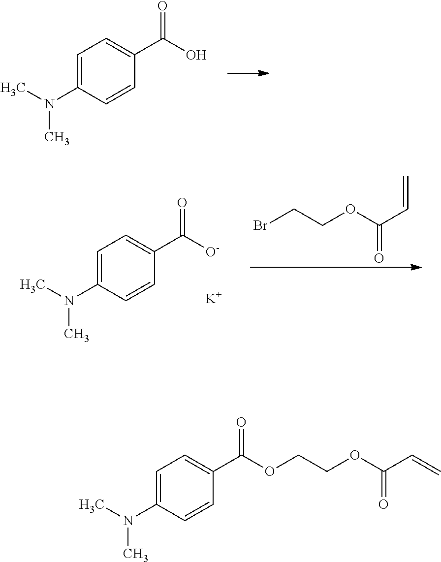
C1=C(N(C)C)C=CC(C(O)=O)=C1.C1=C(N(C)C)C=CC(C([O-])=O)=C1.[K].BrCCOC(C=C)=O.C1=C(N(C)C)C=CC(C(OCCOC(C=C)=O)=O)=C1
